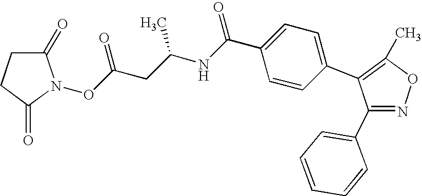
C1(C2=CC=CC=C2)=NOC(C)=C1C1=CC=C(C(NC(CC(ON2C(=O)CCC2=O)=O)C)=O)C=C1
